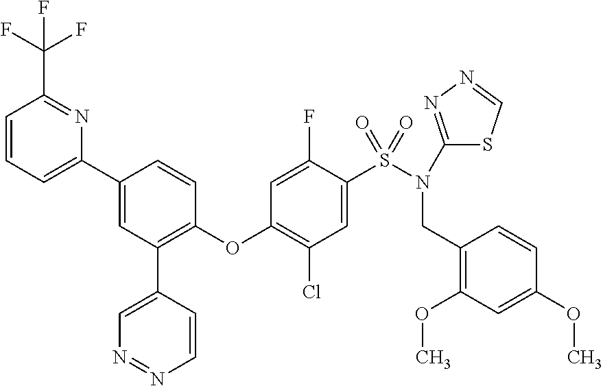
C1=CC=C(C2=CC(C3=CN=NC=C3)=C(OC3=C(Cl)C=C(S(N(CC4=C(OC)C=C(OC)C=C4)C4=NN=CS4)(=O)=O)C(F)=C3)C=C2)N=C1C(F)(F)F
